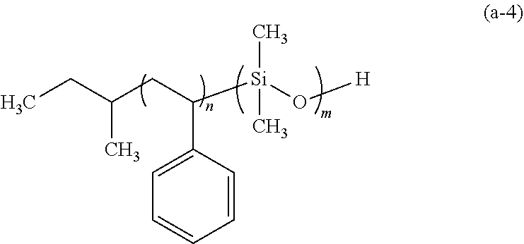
C1=CC(C(CC(CC)C)[Si](O[H])(C)C)=CC=C1
